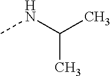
C(C)(NC)C
